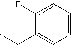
C1(F)=CC=CC=C1CC
